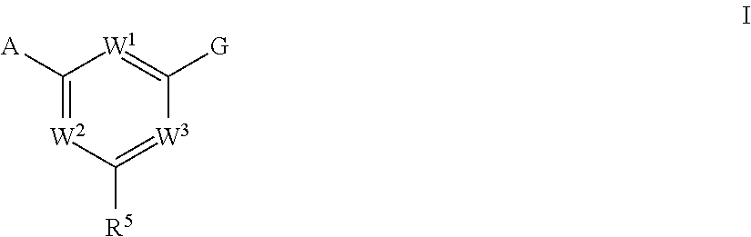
C1([A])=[W2]C([R5])=[W3]C([G])=[W1]1
